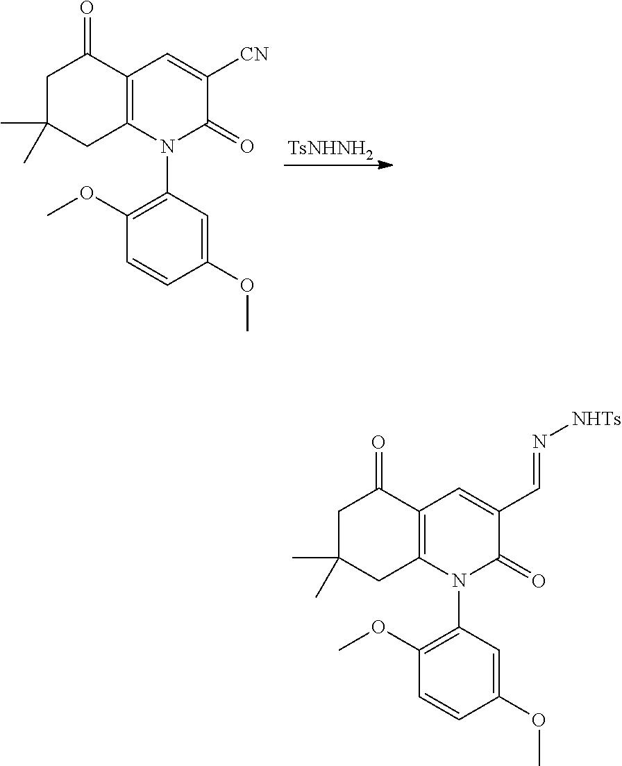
N1(C2=C(OC)C=CC(OC)=C2)C(=O)C([CN])=CC2=C1CC(C)(C)CC2=O.[TsNHNH2].N1(C2=C(OC)C=CC(OC)=C2)C(=O)C(C=N[NHTs])=CC2=C1CC(C)(C)CC2=O
